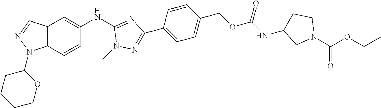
C12=C(C=CC(NC3=NC(C4=CC=C(COC(NC5CCN(C(=O)OC(C)(C)C)C5)=O)C=C4)=NN3C)=C1)N(C1CCCCO1)N=C2
